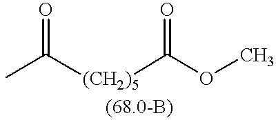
O=C(C)[(CH2)5]C(OC)=O
